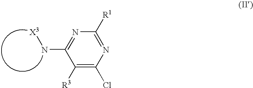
C1([R3])=C(Cl)N=C([R1])N=C1N[X3]
